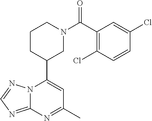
N12C(=NC=N1)N=C(C)C=C2C1CN(C(=O)C2=C(Cl)C=CC(Cl)=C2)CCC1
